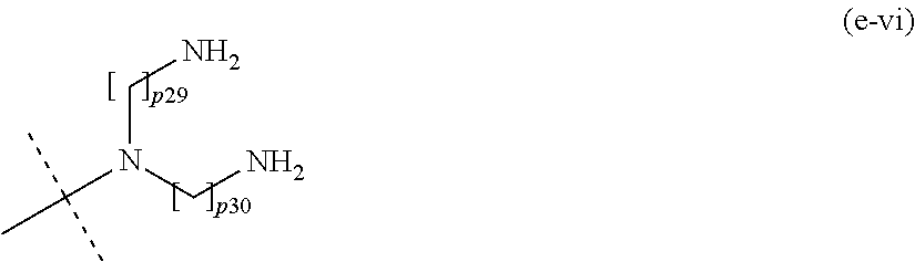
C(N(CN)CN)(C)(C)C
